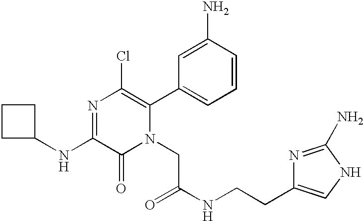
N1=C(NC2CCC2)C(=O)N(CC(NCCC2=CNC(N)=N2)=O)C(C2=CC=CC(N)=C2)=C1Cl
